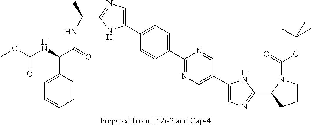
C(C1=NC=C(C2=CC=C(C3=NC=C(C4=CN=C(C5CCCN5C(=O)OC(C)(C)C)N4)C=N3)C=C2)N1)(NC(=O)C(NC(OC)=O)C1=CC=CC=C1)C
